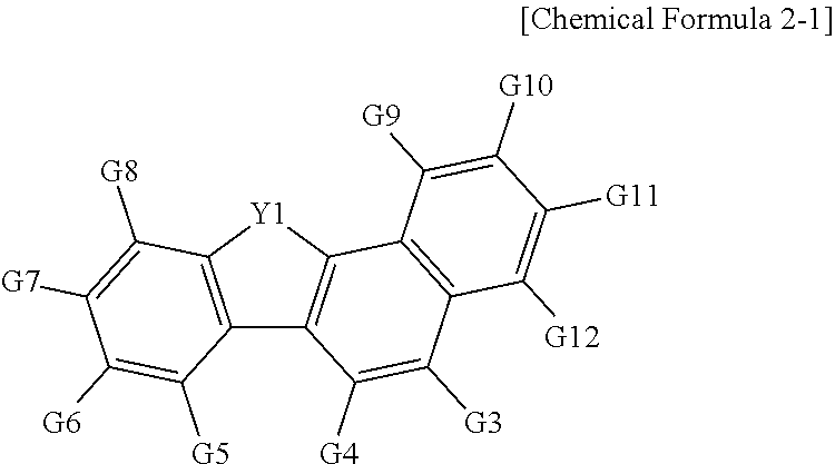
C12=C([Y1]C3=C1C([G4])=C([G3])C1=C3C([G9])=C([G10])C([G11])=C1[G12])C([G8])=C([G7])C([G6])=C2[G5]
